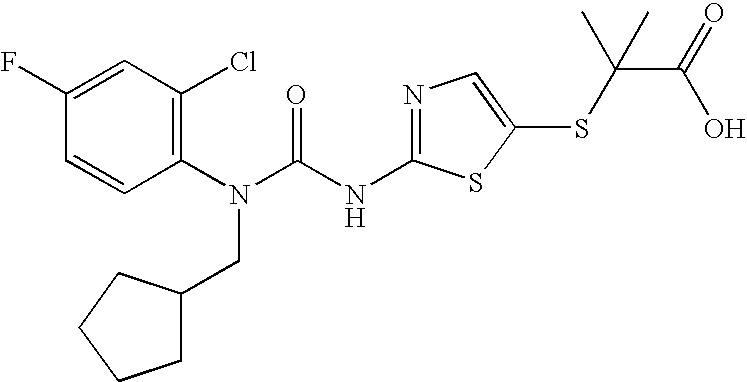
C1(F)=CC(Cl)=C(N(C(NC2=NC=C(SC(C(O)=O)(C)C)S2)=O)CC2CCCC2)C=C1
